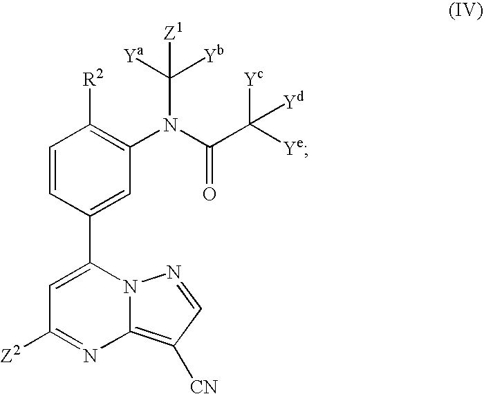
C1(C2=CC(N(C(=O)C([Yd])([Ye])[Yc])C([Yb])([Ya])[Z1])=C([R2])C=C2)=CC([Z2])=NC2=C([CN])C=NN12
